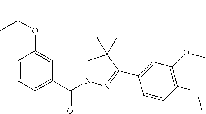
C1=CC=C(C(N2CC(C)(C)C(C3=CC(OC)=C(OC)C=C3)=N2)=O)C=C1OC(C)C
